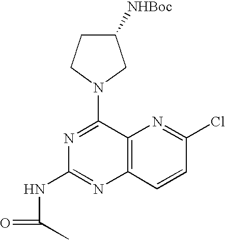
N1=C(N2CCC([NHBoc])C2)C2=C(N=C1NC(C)=O)C=CC(Cl)=N2
